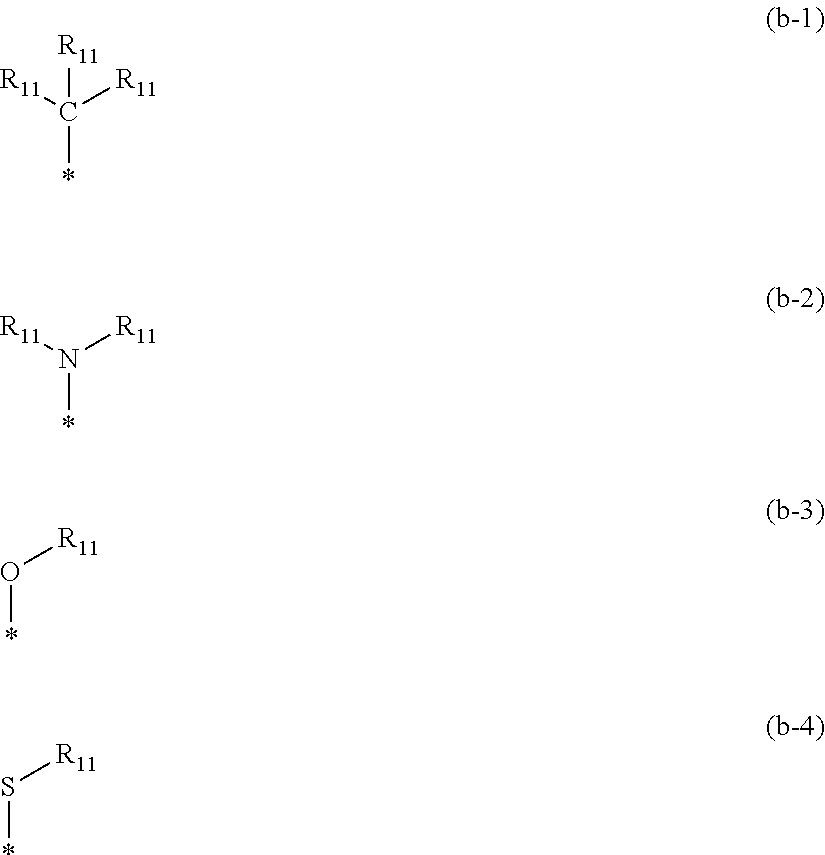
C(*)([R11])([R11])[R11].N(*)([R11])[R11].O(*)[R11].S(*)[R11]
